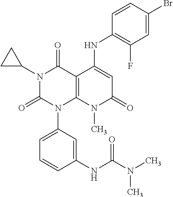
N1(C2CC2)C(=O)N(C2=CC=CC(NC(N(C)C)=O)=C2)C2=C(C1=O)C(NC1=C(F)C=C(Br)C=C1)=CC(=O)N2C
